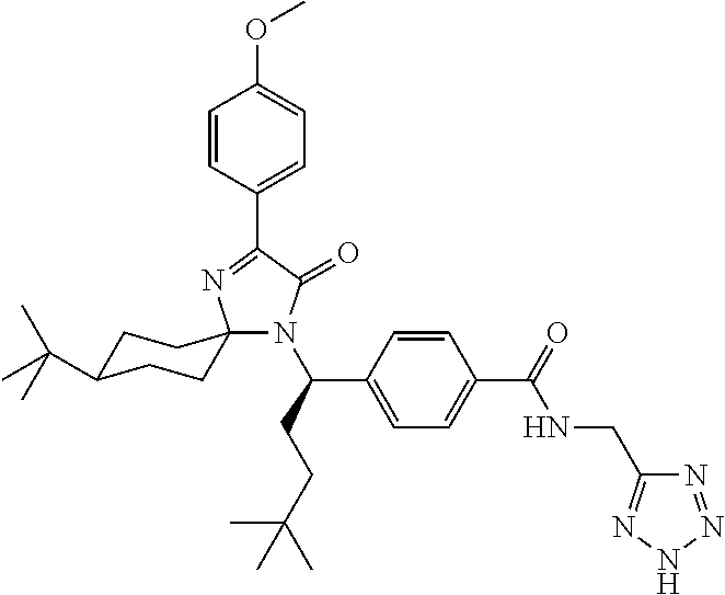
N1(C(CCC(C)(C)C)C2=CC=C(C(=O)NCC3=NNN=N3)C=C2)C(=O)C(C2=CC=C(OC)C=C2)=NC12CCC(C(C)(C)C)CC2
